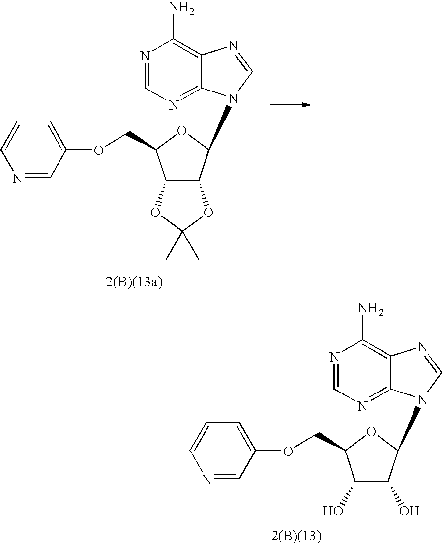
N1=CN=C2C(=C1N)N=CN2C1C2C(C(COC3=CC=CN=C3)O1)OC(C)(C)O2.N1=CN=C2C(=C1N)N=CN2C1C(O)C(O)C(COC2=CC=CN=C2)O1
